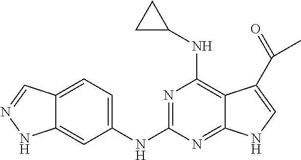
N(C1=C2C(=NC(NC3=CC=C4C(=C3)NN=C4)=N1)NC=C2C(=O)C)C1CC1
